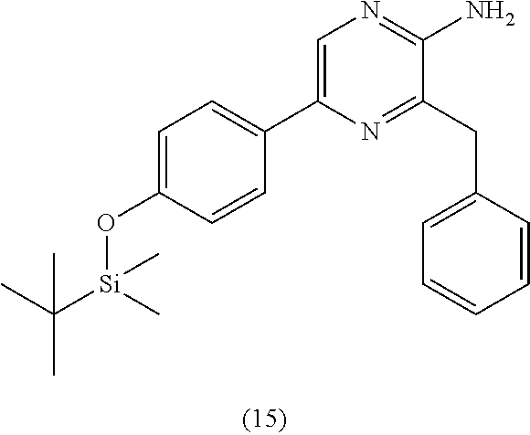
C1=C(O[Si](C(C)(C)C)(C)C)C=CC(C2=CN=C(N)C(CC3=CC=CC=C3)=N2)=C1
